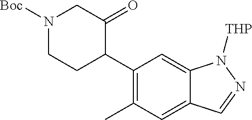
C1(C2C(=O)CN([Boc])CC2)=C(C)C=C2C(=C1)N([THP])N=C2
